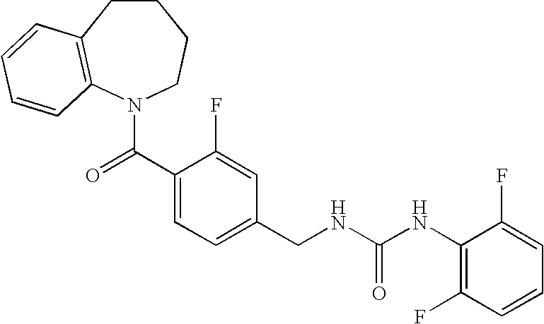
C1CC2=C(N(C(C3=CC=C(CNC(NC4=C(F)C=CC=C4F)=O)C=C3F)=O)CC1)C=CC=C2
